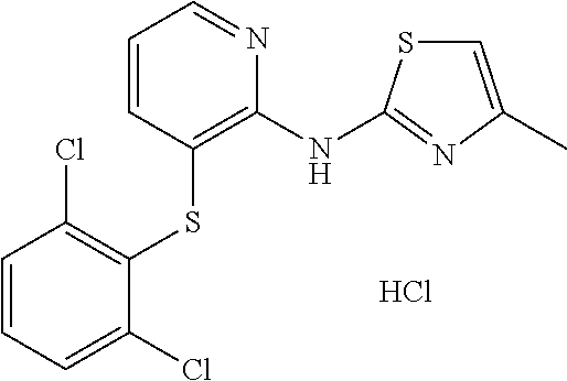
C1=CC=C(Cl)C(SC2=C(NC3=NC(C)=CS3)N=CC=C2)=C1Cl.Cl
